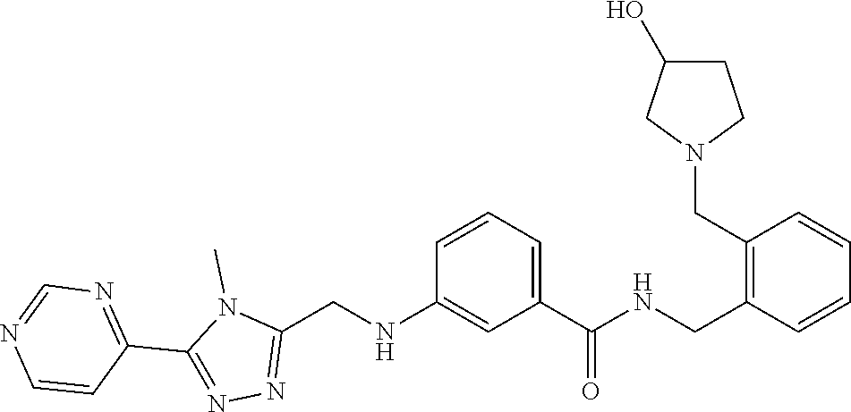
N1(C)C(CNC2=CC(C(NCC3=C(CN4CCC(O)C4)C=CC=C3)=O)=CC=C2)=NN=C1C1=NC=NC=C1
